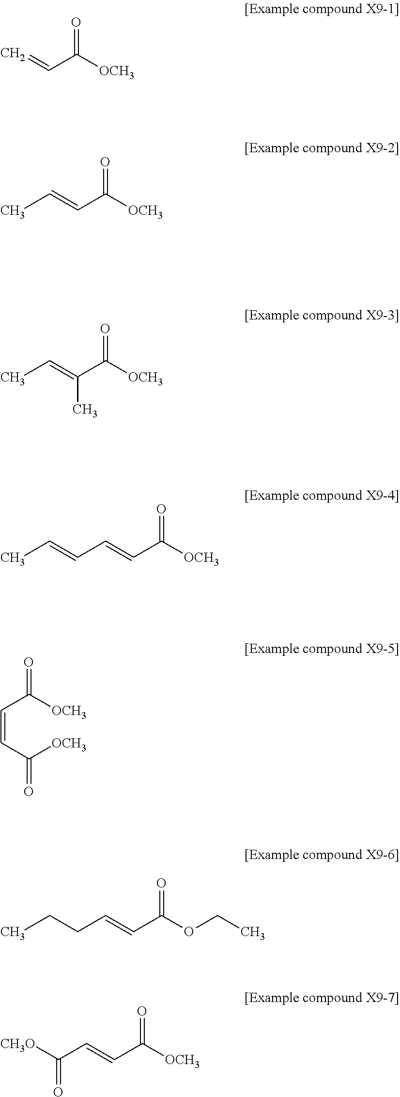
C=CC(=O)[OCH3].C(=CC(=O)[OCH3])C.C(=C(C(=O)[OCH3])C)C.CC=CC=CC([OCH3])=O.C(=CC([OCH3])=O)C([OCH3])=O.CCCC=CC(OCC)=O.[CH3O]C(C=CC([OCH3])=O)=O
